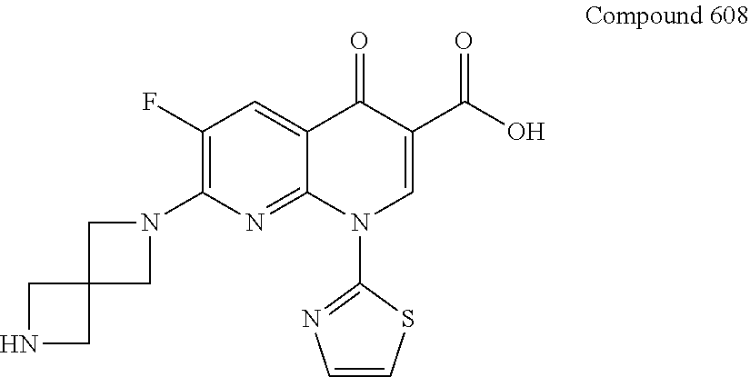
C1(F)=C(N2CC3(C2)CNC3)N=C2C(=C1)C(=O)C(C(O)=O)=CN2C1=NC=CS1
